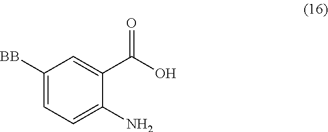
C1([BB])=CC=C(N)C(C(O)=O)=C1
